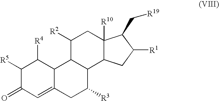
C12=CC(=O)C([R5])C([R4])C1C1C(C([R3])C2)C2C([R10])(CC1[R2])C(C[R19])C([R1])C2
